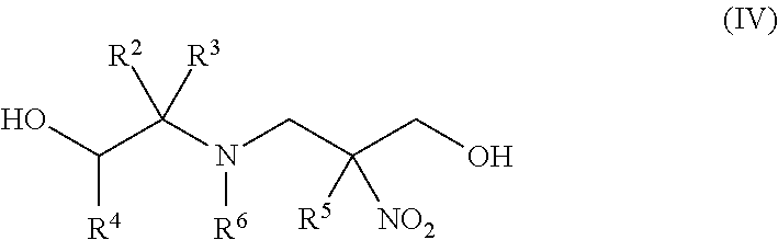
C([R4])(O)C(N(CC(CO)([R5])[NO2])[R6])([R2])[R3]
